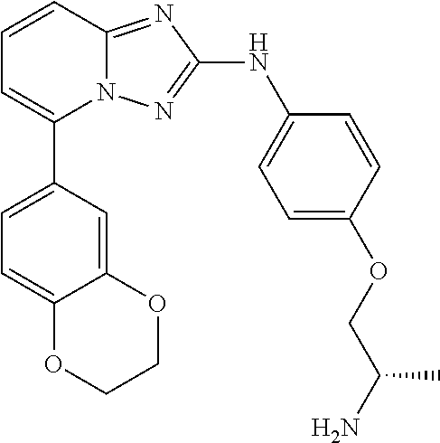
C1=CC2=NC(NC3=CC=C(OCC(N)C)C=C3)=NN2C(C2=CC=C3C(=C2)OCCO3)=C1
